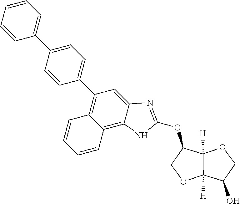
C1=CC=CC=C1C1=CC=C(C2=C3C(=C4C(=C2)N=C(OC2COC5([H])C2([H])OCC5O)N4)C=CC=C3)C=C1
